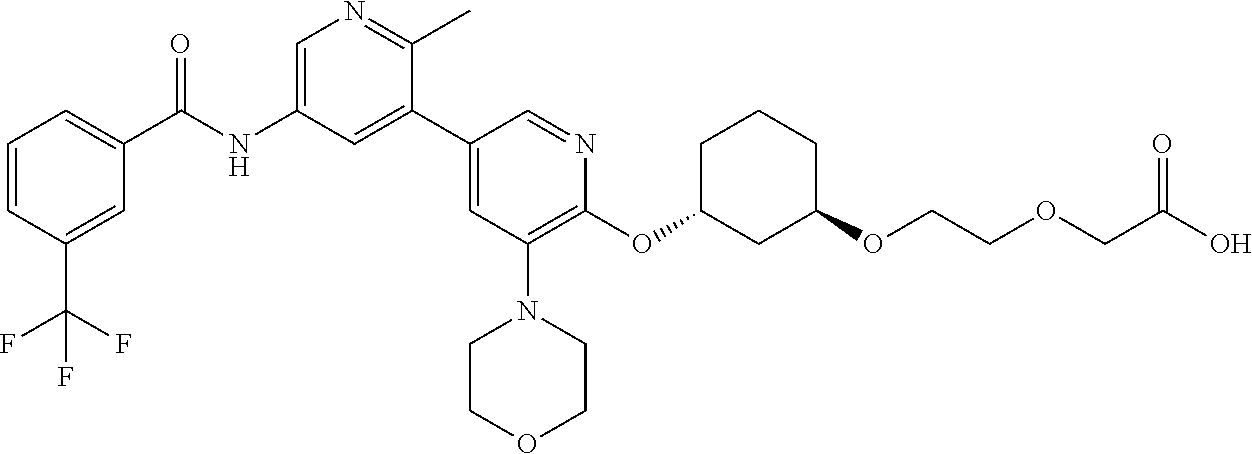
C1=CC(C(F)(F)F)=CC(C(NC2=CN=C(C)C(C3=CC(N4CCOCC4)=C(OC4CCCC(OCCOCC(O)=O)C4)N=C3)=C2)=O)=C1
